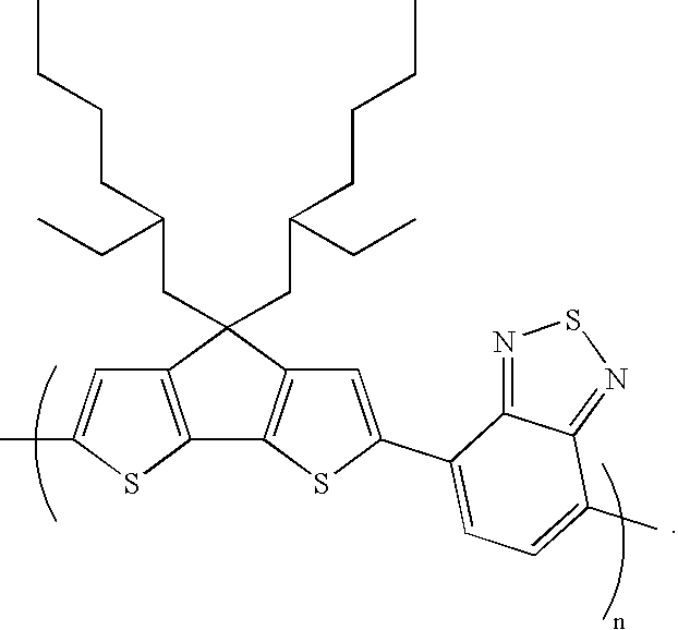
C12=C(SC(C)=C1)C1=C(C2(CC(CCCC)CC)CC(CCCC)CC)C=C(C2=CC=C(C)C3=NSN=C32)S1
